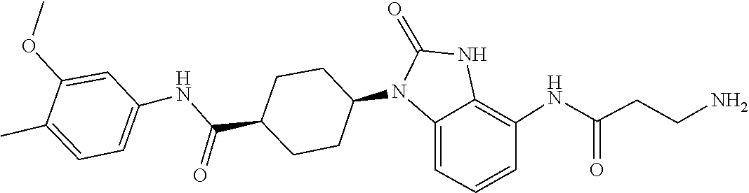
C1(=O)NC2=C(NC(=O)CCN)C=CC=C2N1C1CCC(C(NC2=CC=C(C)C(OC)=C2)=O)CC1
